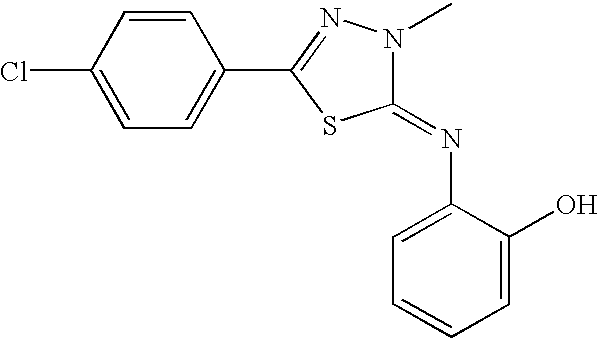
ClC1=CC=C(C2=NN(C)C(=NC3=CC=CC=C3O)S2)C=C1
